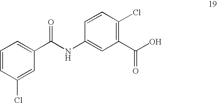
C1(C(O)=O)=C(Cl)C=CC(NC(C2=CC=CC(Cl)=C2)=O)=C1
